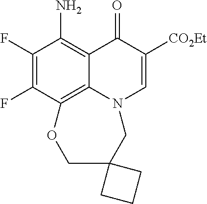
C1(F)=C(F)C2=C3C(=C1N)C(=O)C([CO2Et])=CN3CC1(CO2)CCC1
